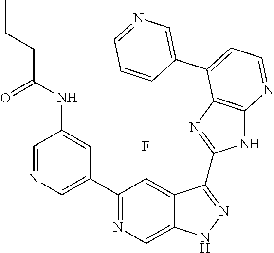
C1=NC=C(C2=NC=C3C(=C2F)C(C2=NC4=C(N2)N=CC=C4C2=CN=CC=C2)=NN3)C=C1NC(=O)CCC
